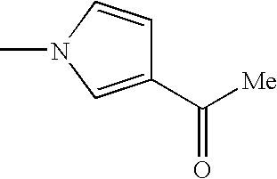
C1=CN(C)C=C1C([Me])=O
